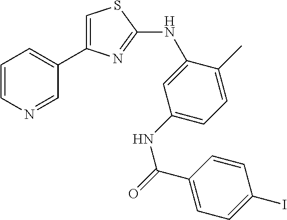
C1=CN=CC(C2=CSC(NC3=CC(NC(C4=CC=C(I)C=C4)=O)=CC=C3C)=N2)=C1
